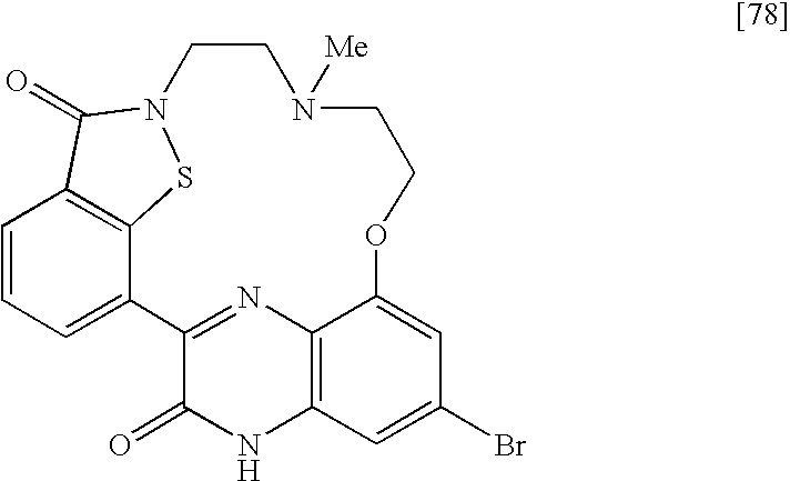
C1=CC=C2C3=C1C(=O)N(S3)CCN([Me])CCOC1=CC(Br)=CC3=C1N=C2C(=O)N3
